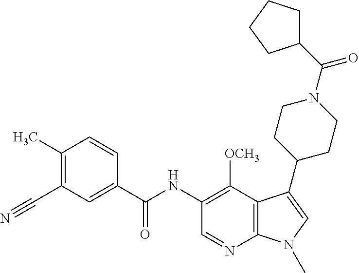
C1(C)=C(C#N)C=C(C(NC2=C([OCH3])C3=C(N=C2)N(C)C=C3C2CCN(C(C3CCCC3)=O)CC2)=O)C=C1
